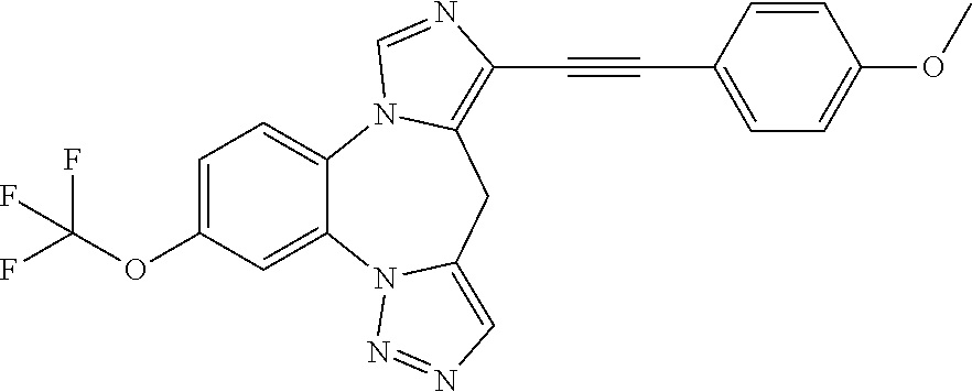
C1=C(OC(F)(F)F)C=C2C(=C1)N1C(=C(C#CC3=CC=C(OC)C=C3)N=C1)CC1=CN=NN21
